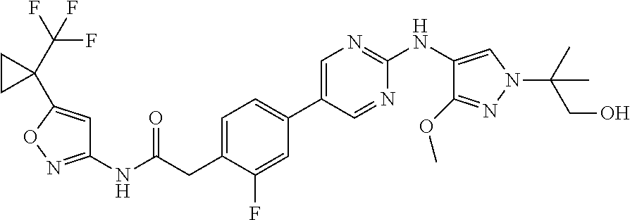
C1(NC(=O)CC2=CC=C(C3=CN=C(NC4=CN(C(C)(C)CO)N=C4OC)N=C3)C=C2F)=NOC(C2(C(F)(F)F)CC2)=C1
